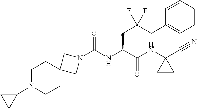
N1(C(NC(C(NC2(C#N)CC2)=O)CC(CC2=CC=CC=C2)(F)F)=O)CC2(C1)CCN(C1CC1)CC2
